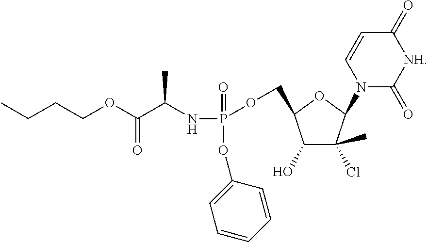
C1(O)C(Cl)(C)C(N2C(=O)[NH]C(=O)C=C2)OC1COP(=O)(NC(C)C(=O)OCCCC)OC1=CC=CC=C1
